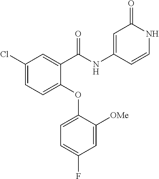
C1(NC(C2=CC(Cl)=CC=C2OC2=CC=C(F)C=C2[OMe])=O)=CC(=O)NC=C1
